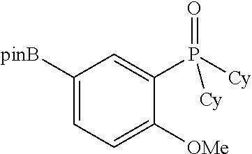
C1([pinB])=CC=C([OMe])C(P([Cy])(=O)[Cy])=C1
